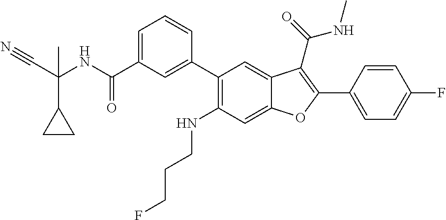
C1=CC(C2=C(C(=O)NC)C3=CC(C4=CC(C(=O)NC(C#N)(C)C5CC5)=CC=C4)=C(NCCCF)C=C3O2)=CC=C1F
